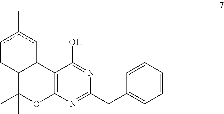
C12=C(N=C(CC3=CC=CC=C3)N=C1O)OC(C)(C)C1C2cc(C)cC1
